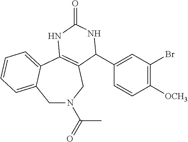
C1N(C(=O)C)CC2=C(C3=CC=CC=C13)NC(=O)NC2C1=CC(Br)=C([OCH3])C=C1
